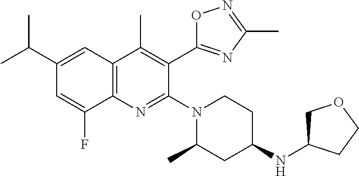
C1(C(C)C)=CC2=C(N=C(N3CCC(NC4COCC4)CC3C)C(C3=NC(C)=NO3)=C2C)C(F)=C1
